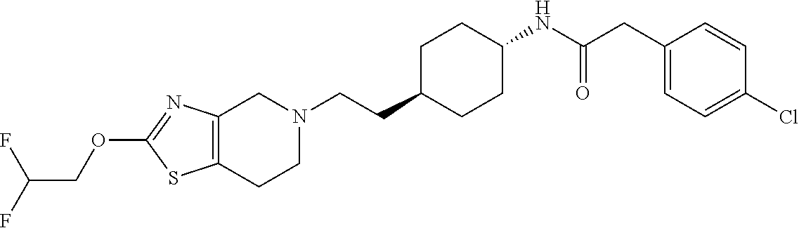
C12=C(CCN(CCC3CCC(NC(CC4=CC=C(Cl)C=C4)=O)CC3)C1)SC(OCC(F)F)=N2
